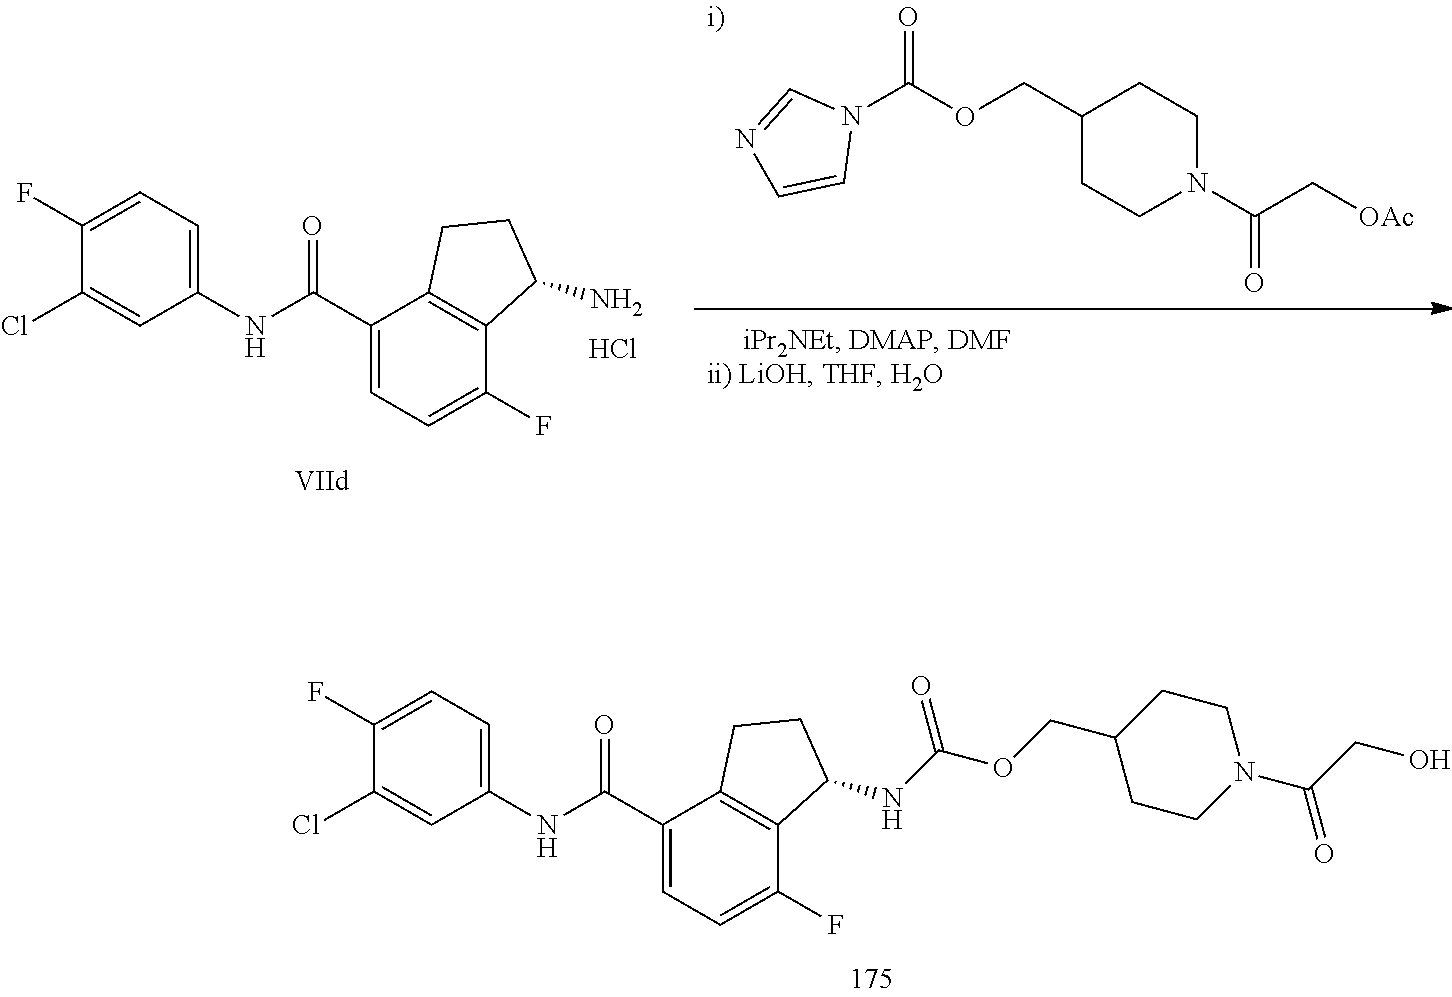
C1(Cl)=CC(NC(C2=CC=C(F)C3=C2CCC3NC(OCC2CCN(C(CO)=O)CC2)=O)=O)=CC=C1F.N1(C(OCC2CCN(C(C[OAc])=O)CC2)=O)C=NC=C1.C1(Cl)=CC(NC(C2=CC=C(F)C3=C2CCC3N)=O)=CC=C1F.Cl
